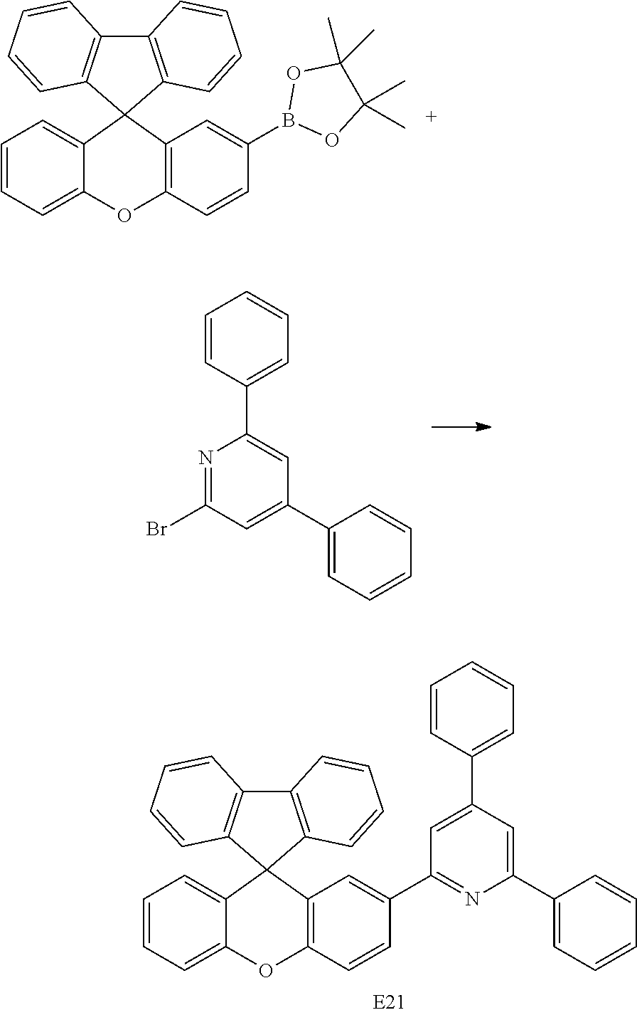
C1=CC(B2OC(C)(C)C(C)(C)O2)=CC2=C1OC1=CC=CC=C1C21C2=C(C3=C1C=CC=C3)C=CC=C2.C1=CC(C2=CC(C3=CC=CC=C3)=CC(Br)=N2)=CC=C1.C1=CC(C2=NC(C3=CC=CC=C3)=CC(C3=CC=CC=C3)=C2)=CC2=C1OC1=CC=CC=C1C21C2=C(C3=C1C=CC=C3)C=CC=C2
